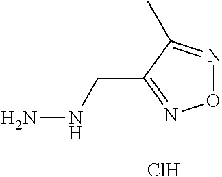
NNCC1=NON=C1C.Cl
